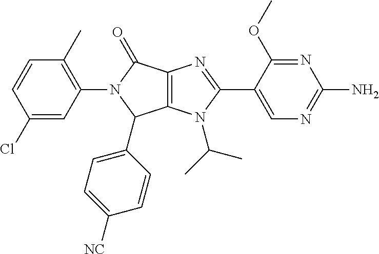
C12=C(N(C(C)C)C(C3=CN=C(N)N=C3OC)=N1)C(C1=CC=C([NC])C=C1)N(C1=C(C)C=CC(Cl)=C1)C2=O
